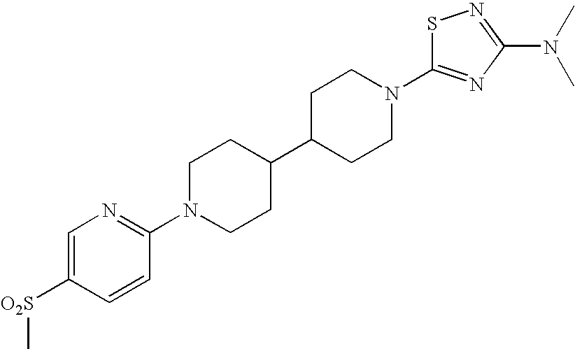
C1N(C2=NC=C([O2S]C)C=C2)CCC(C2CCN(C3=NC(N(C)C)=NS3)CC2)C1
